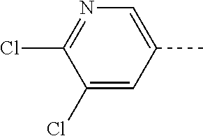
C1=C(C)C=C(Cl)C(Cl)=N1
